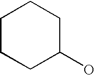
C1CCC(O)CC1
